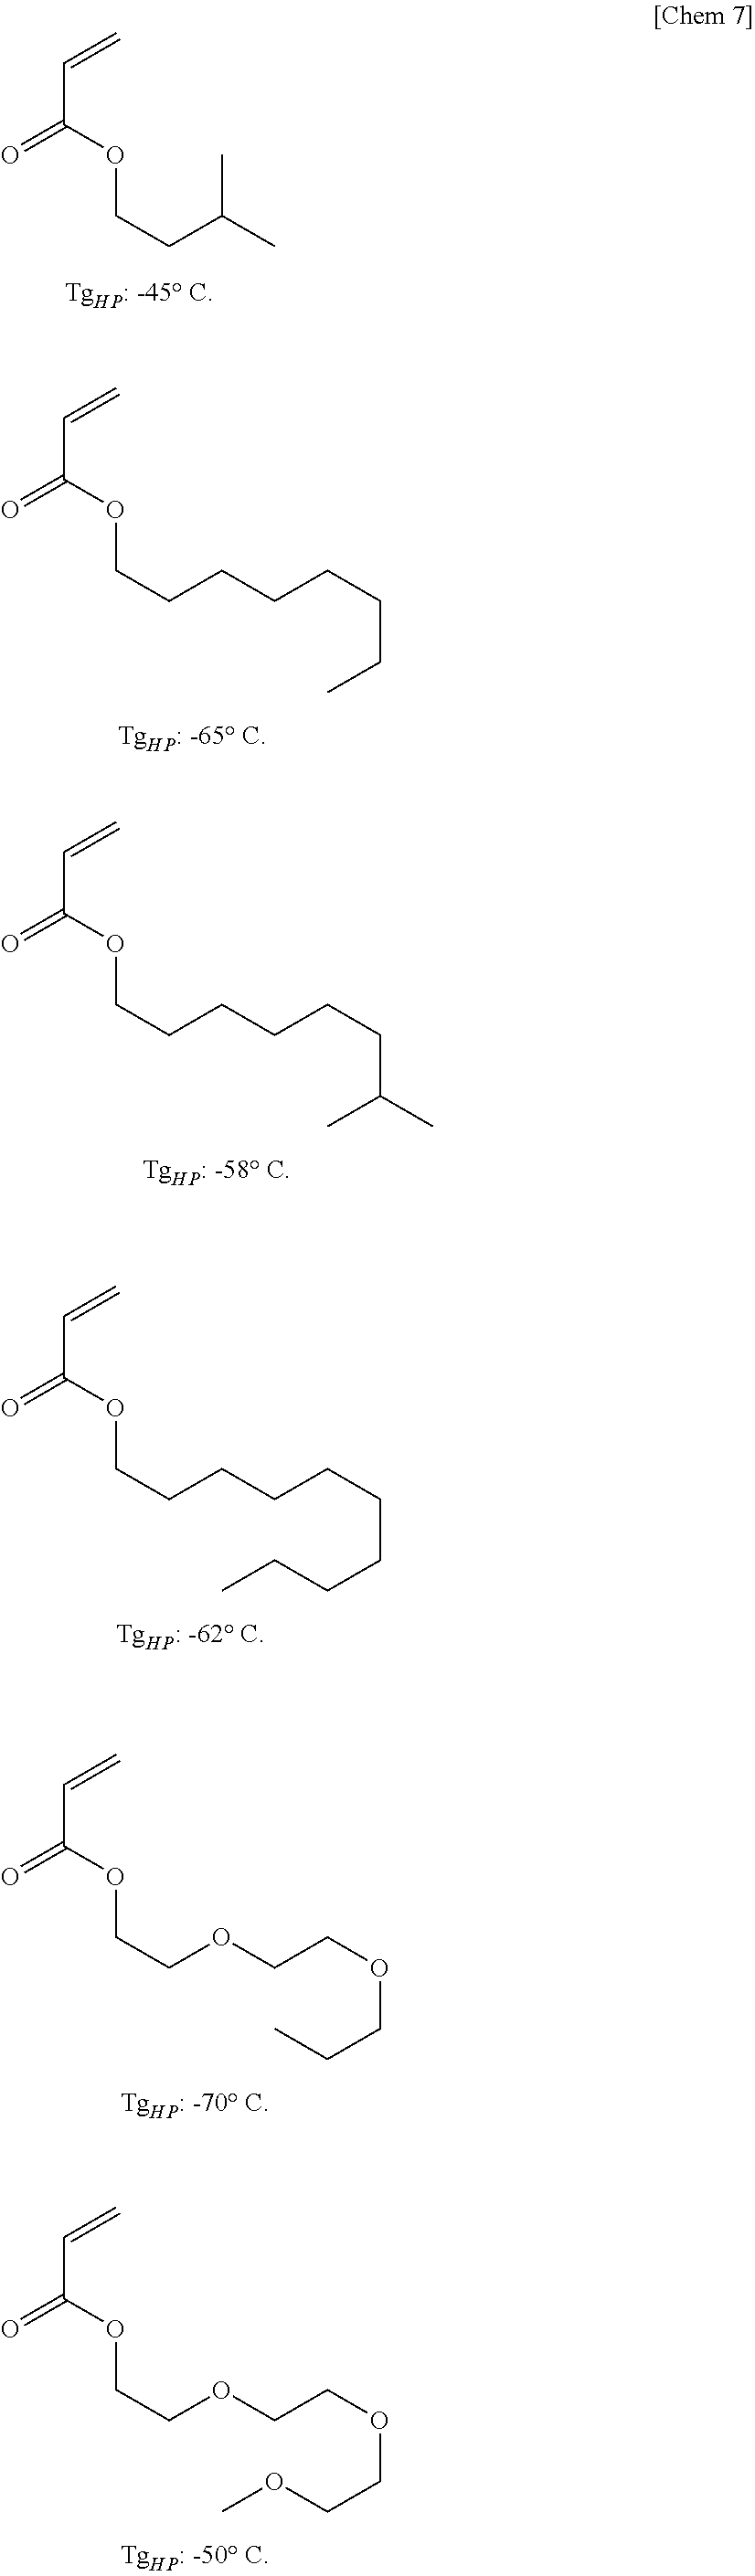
O=C(OCCC(C)C)C=C.O=C(OCCCCCCCC)C=C.O=C(OCCCCCCC(C)C)C=C.O=C(OCCCCCCCCCC)C=C.O=C(OCCOCCOCCC)C=C.O=C(OCCOCCOCCOC)C=C
